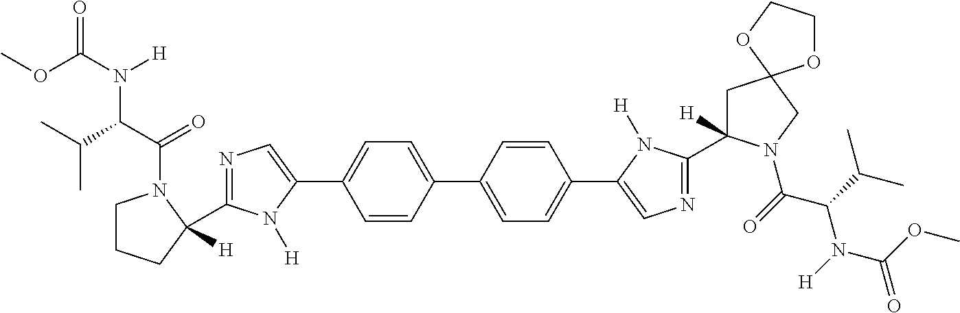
COC(=O)N(C(C(C)C)C(=O)N1CCCC1(C1=NC=C(C2=CC=C(C3=CC=C(C4=CN=C(C5([H])CC6(CN5C(C(N(C(=O)OC)[H])C(C)C)=O)OCCO6)N4[H])C=C3)C=C2)N1[H])[H])[H]
